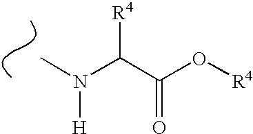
CN(C(C(O[R4])=O)[R4])[H]
